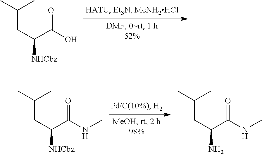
CC(C)CC([NHCbz])C(O)=O.CC(C)CC([NHCbz])C(NC)=O.CC(C)CC(N)C(NC)=O
